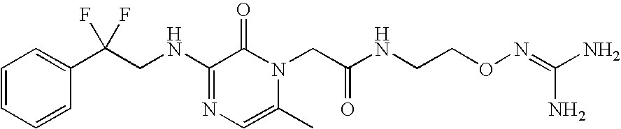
C(F)(CNC1=NC=C(C)N(CC(NCCON=C(N)N)=O)C1=O)(C1=CC=CC=C1)F
